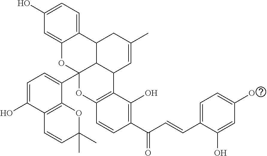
C1=C(C=CC(C2=C(O)C3=C(C=C2)OC2(C4=CC=C(O)C5=C4OC(C)(C)C=C5)C4C3C=C(C)CC4C3=CC=C(O)C=C3O2)=O)C(O)=CC(O)=C1
